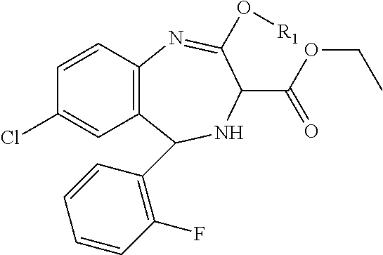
C12=C(C=CC(Cl)=C1)N=C(O[R1])C(C(OCC)=O)NC2C1=C(F)C=CC=C1
